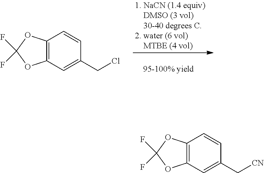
C1=CC(C[CN])=CC2=C1OC(F)(F)O2.C1=CC(CCl)=CC2=C1OC(F)(F)O2
